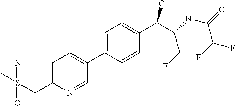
C1(CS(C)(=N)=O)=CC=C(C2=CC=C(C(C(CF)NC(=O)C(F)F)O)C=C2)C=N1
